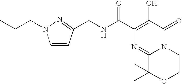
C(NC(C1=C(O)C(=O)N2C(=N1)C(C)(C)OCC2)=O)C1=NN(CCC)C=C1
